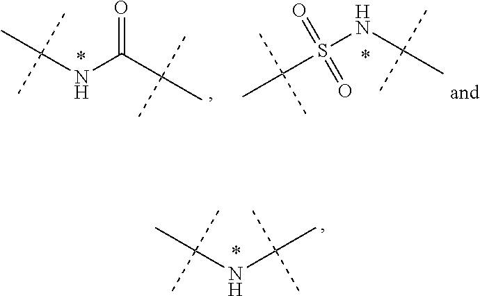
C(NC(C)(C)C)(C)(C)C.CC(NC(C(C)(C)C)=O)(C)C.S(NC(C)(C)C)(C(C)(C)C)(=O)=O
